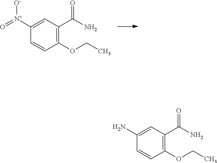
C1(OCC)=C(C(=O)N)C=C([N+]([O-])=O)C=C1.C1(OCC)=C(C(=O)N)C=C(N)C=C1
